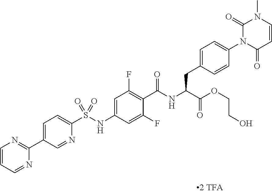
C1=CC(=O)N(C2=CC=C(CC(C(=O)OCCO)NC(=O)C3=C(F)C=C(NS(C4=CC=C(C5=NC=CC=N5)C=N4)(=O)=O)C=C3F)C=C2)C(=O)N1C
